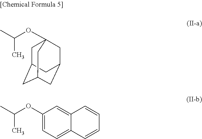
CC(OC12CC3CC(CC(C1)C3)C2)C.CC(OC1=CC=C2C(=C1)C=CC=C2)C
